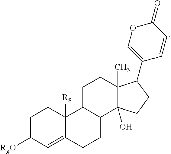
C1([RgO])CCC2([R8])C(=C1)CCC1C2CCC2(C)C1(O)CCC2C1=COC(=O)C=C1
